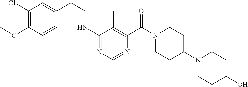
N(C1=NC=NC(C(N2CCC(N3CCC(O)CC3)CC2)=O)=C1C)CCC1=CC(Cl)=C(OC)C=C1
